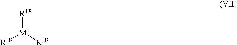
[R18][M4]([R18])[R18]
